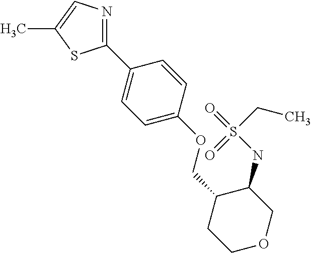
C1(C2=CC=C(OCC3CCOCC3NS(CC)(=O)=O)C=C2)=NC=C(C)S1
